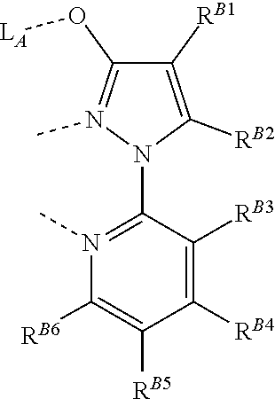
O(C1=N(C)N(C2=N(C)C([RB6])=C([RB5])C([RB4])=C2[RB3])C([RB2])=C1[RB1])[LA]
